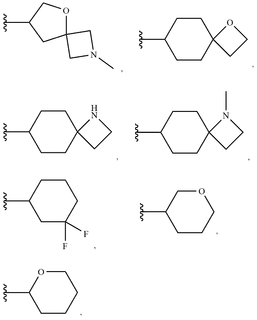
O1C(C)CCCC1.C1C(C)CCCO1.C1CC(C)CC(F)(F)C1.C1(C)CCC2(CC1)CCN2.C1(C)CCC2(CC1)CCN2C.C1(C)CC2(OC1)CN(C)C2.C1(C)CCC2(CC1)CCO2
